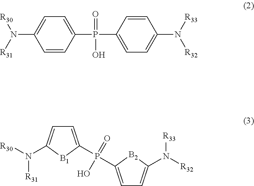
C1=CC(P(C2=CC=C(N([R33])[R32])C=C2)(=O)O)=CC=C1N([R31])[R30].C1=C(P(C2=CC=C(N([R32])[R33])[B2]2)(=O)O)[B1]C(N([R30])[R31])=C1
